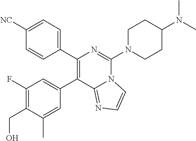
C1(CO)=C(F)C=C(C2=C(C3=CC=C([NC])C=C3)N=C(N3CCC(N(C)C)CC3)N3C2=NC=C3)C=C1C
